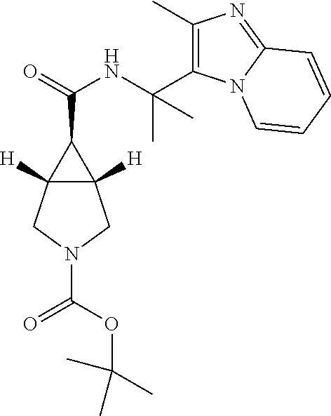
C12([H])C([H])(CN(C(=O)OC(C)(C)C)C1)C2C(NC(C)(C)C1=C(C)N=C2N1C=CC=C2)=O
